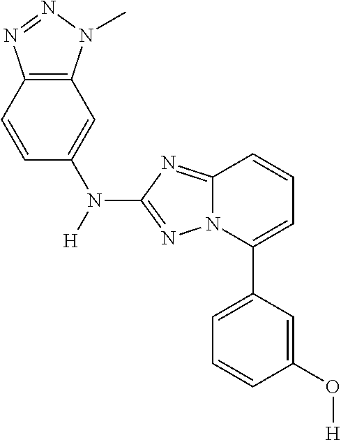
C1=C(C2=CC=CC3=NC(N([H])C4=CC5=C(C=C4)N=NN5C)=NN23)C=C(O[H])C=C1
